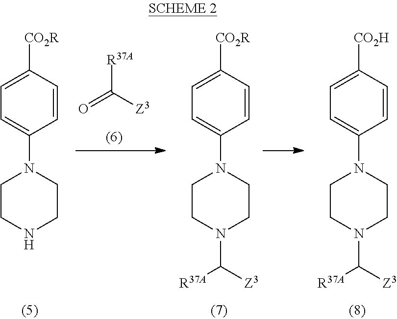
C1CN(C([R37A])[Z3])CCN1C1=CC=C([CO2H])C=C1.C1CN(C([R37A])[Z3])CCN1C1=CC=C([CO2R])C=C1.C1CNCCN1C1=CC=C([CO2R])C=C1.O=C([Z3])[R37A]
